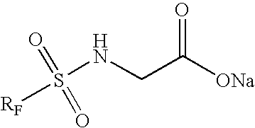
[RF]S(=O)(=O)NCC([ONa])=O
